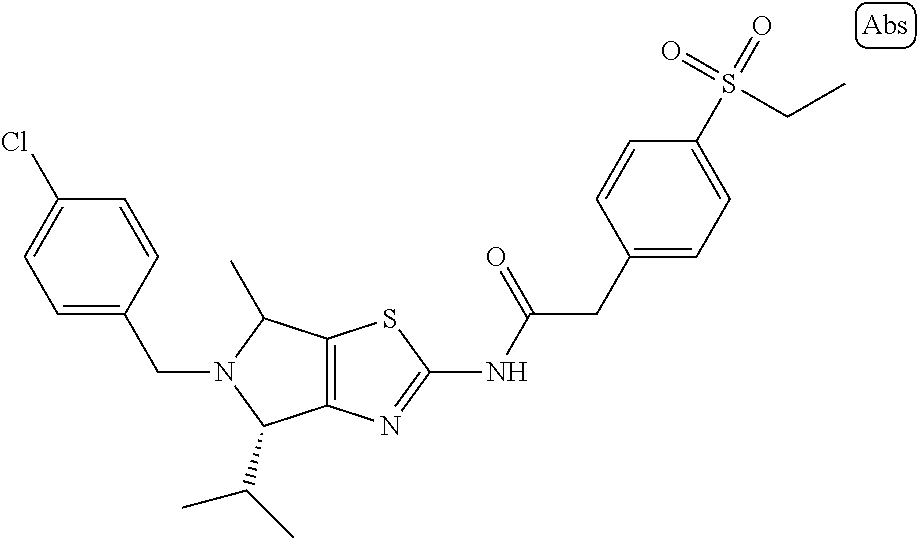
C12=C(N=C(NC(CC3=CC=C(S(=O)(=O)CC)C=C3)=O)S1)C(C(C)C)N(CC1=CC=C(Cl)C=C1)C2C
